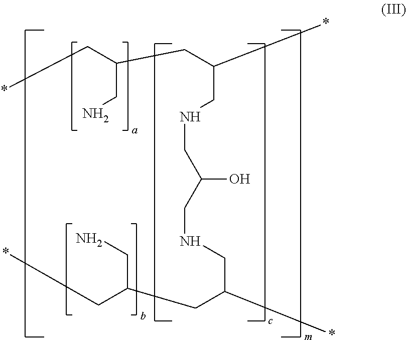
*CC(CN)CC(*)CNCC(O)CNCC(CC(CN)C*)*
